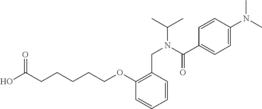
OC(CCCCCOC1=C(CN(C(C)C)C(C2=CC=C(N(C)C)C=C2)=O)C=CC=C1)=O
